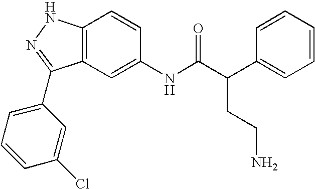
C12=C(C=C(NC(C(C3=CC=CC=C3)CCN)=O)C=C1)C(C1=CC=CC(Cl)=C1)=NN2
